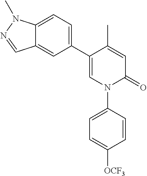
C1=C(C)C(C2=CC=C3C(=C2)C=NN3C)=CN(C2=CC=C([OCF3])C=C2)C1=O
